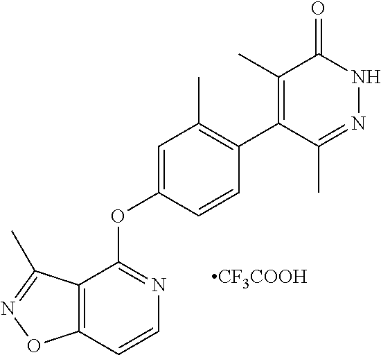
C12=C(C(C)=NO1)C(OC1=CC(C)=C(C3=C(C)C(=O)NN=C3C)C=C1)=NC=C2.[CF3COOH]
